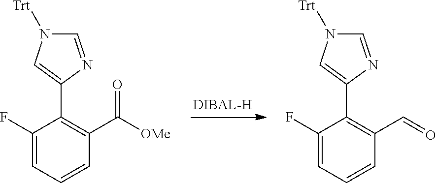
C1=C(F)C(C2=CN([Trt])C=N2)=C(C([OMe])=O)C=C1.C1=C(F)C(C2=CN([Trt])C=N2)=C(C=O)C=C1
